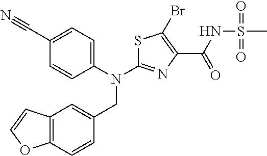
C1(C#N)=CC=C(N(C2=NC(C(=O)NS(C)(=O)=O)=C(Br)S2)CC2=CC3=C(C=C2)OC=C3)C=C1
